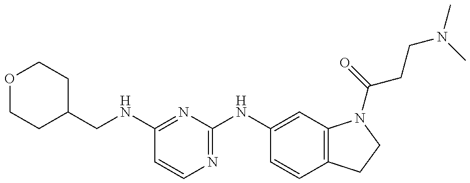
O1CCC(CNC2=NC(NC3=CC4=C(C=C3)CCN4C(=O)CCN(C)C)=NC=C2)CC1
